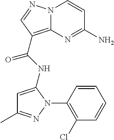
NC1=NC2=C(C(=O)NC3=CC(C)=NN3C3=C(Cl)C=CC=C3)C=NN2C=C1
